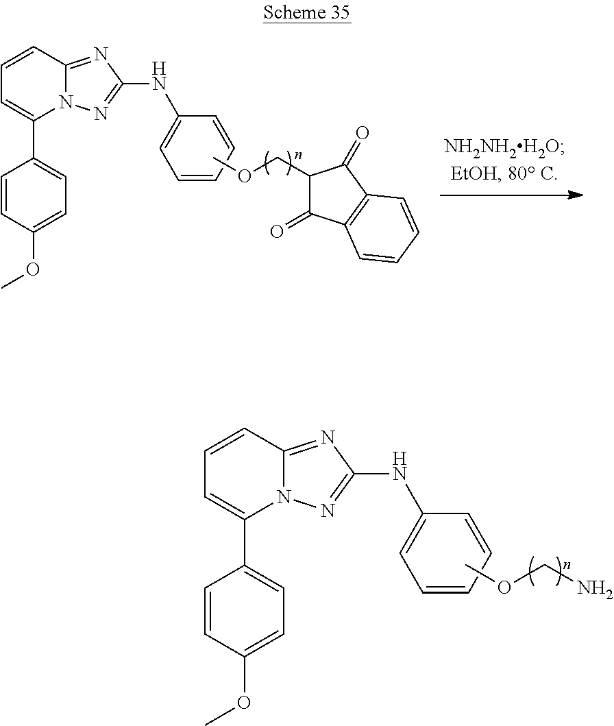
C1=CC2=NC(NC3=CC=CC=C3)=NN2C(C2=CC=C(OC)C=C2)=C1.COCN.C1=CC2=NC(NC3=CC=CC=C3)=NN2C(C2=CC=C(OC)C=C2)=C1.COCC1C(=O)C2=C(C1=O)C=CC=C2
